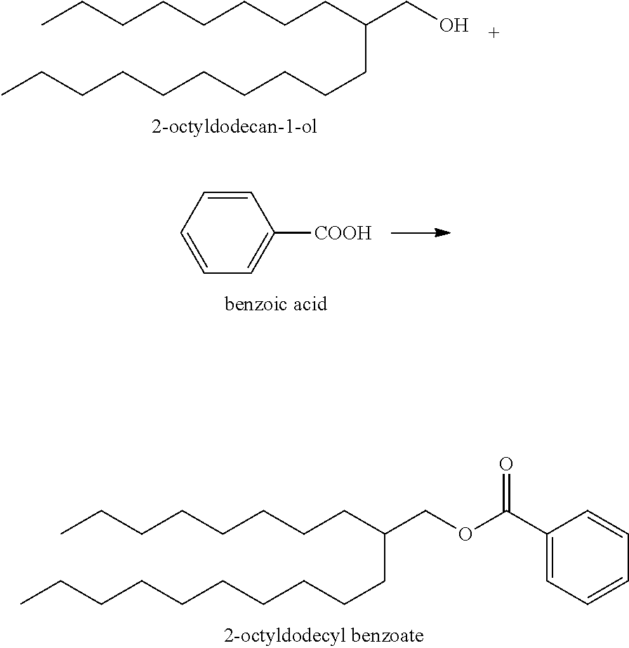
CCCCCCCCC(CO)CCCCCCCCCC.CCCCCCCCC(COC(C1=CC=CC=C1)=O)CCCCCCCCCC.C1=CC=CC([COOH])=C1
